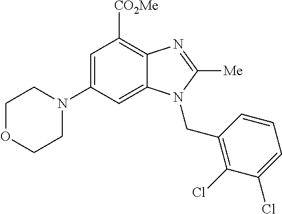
C1OCCN(C2=CC([CO2Me])=C3C(=C2)N(CC2=C(Cl)C(Cl)=CC=C2)C([Me])=N3)C1
